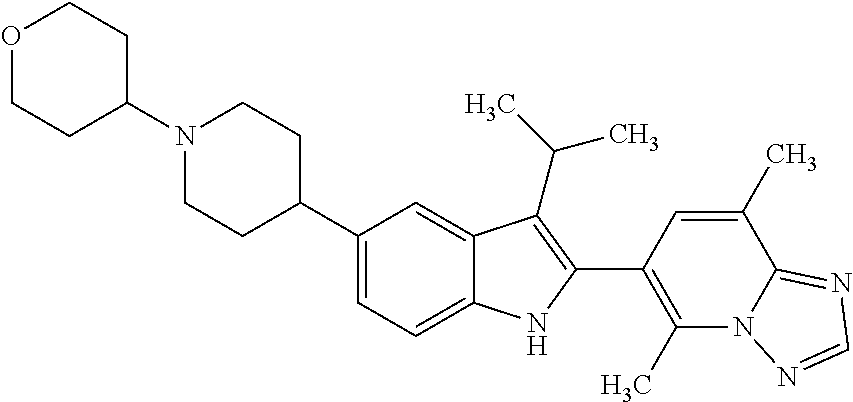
N1(C2CCOCC2)CCC(C2=CC=C3C(=C2)C(C(C)C)=C(C2=C(C)N4C(=NC=N4)C(C)=C2)N3)CC1
